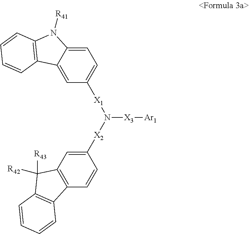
C12=CC([X1]N([X3][Ar1])[X2]C3=CC4=C(C=C3)C3=C(C4([R42])[R43])C=CC=C3)=CC=C1N([R41])C1=C2C=CC=C1
